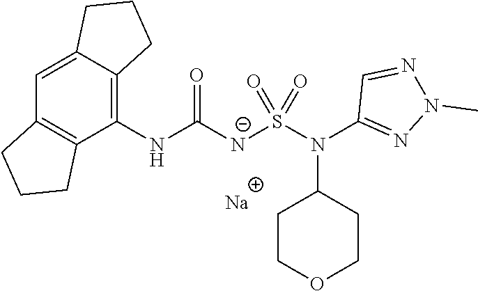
[Na].C1(NC([N-]S(N(C2=NN(C)N=C2)C2CCOCC2)(=O)=O)=O)=C2C(=CC3=C1CCC3)CCC2
